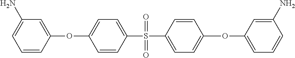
C1=C(OC2=CC=C(S(=O)(=O)C3=CC=C(OC4=CC=CC(N)=C4)C=C3)C=C2)C=CC=C1N
